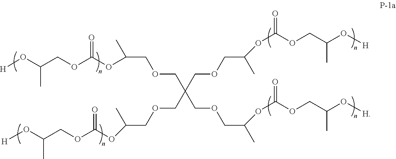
O(CC(COCC(C)OC(OCC(O[H])C)=O)(COCC(C)OC(=O)OCC(O[H])C)COCC(C)OC(=O)OCC(O[H])C)CC(C)OC(OCC(O[H])C)=O
